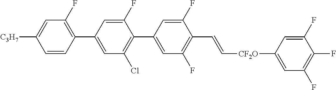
C1(F)=CC(C2=C(F)C=C([C3H7])C=C2)=CC(Cl)=C1C1=CC(F)=C(C=C[CF2O]C2=CC(F)=C(F)C(F)=C2)C(F)=C1
